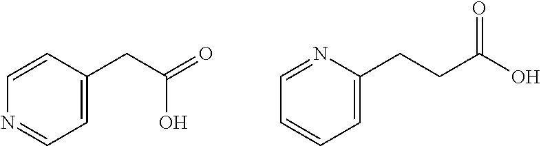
C1=CC(CC(=O)O)=CC=N1.C1=NC(CCC(O)=O)=CC=C1
